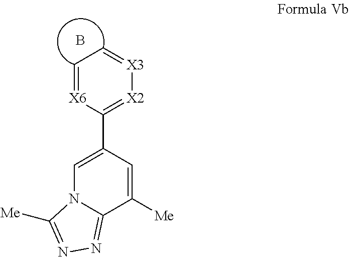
C1=C(C2=[X2][X3]=CC=[X6]2)C=C([Me])C2=NN=C([Me])N12.B
